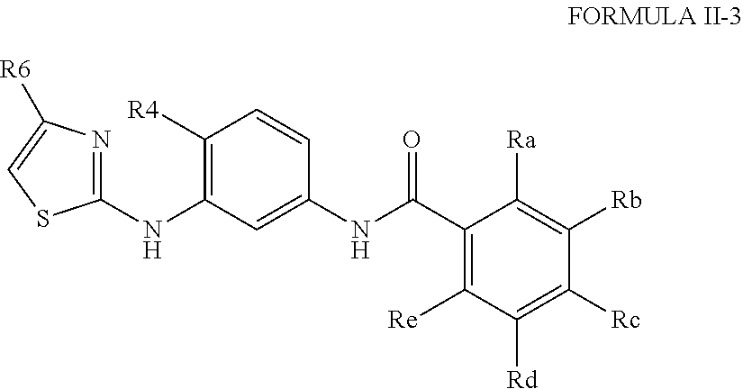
C1([R4])=C(NC2=NC([R6])=CS2)C=C(NC(C2=C([Re])C([Rd])=C([Rc])C([Rb])=C2[Ra])=O)C=C1
